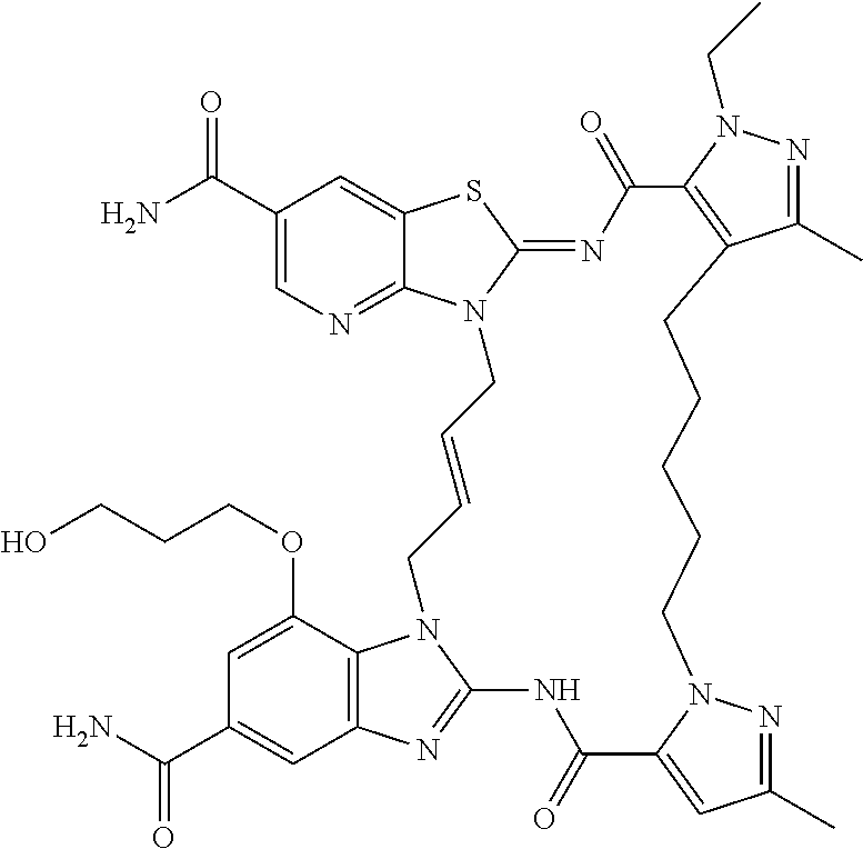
C1(C(N)=O)=CN=C2C(=C1)SC1=NC(=O)C3=C(C(C)=NN3CC)CCCCCN3N=C(C)C=C3C(=O)NC3=NC4=C(C(OCCCO)=CC(C(N)=O)=C4)N3CC=CCN21
